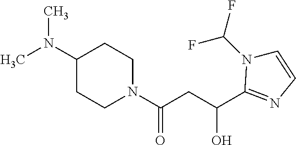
CN(C1CCN(C(CC(O)C2=NC=CN2C(F)F)=O)CC1)C
